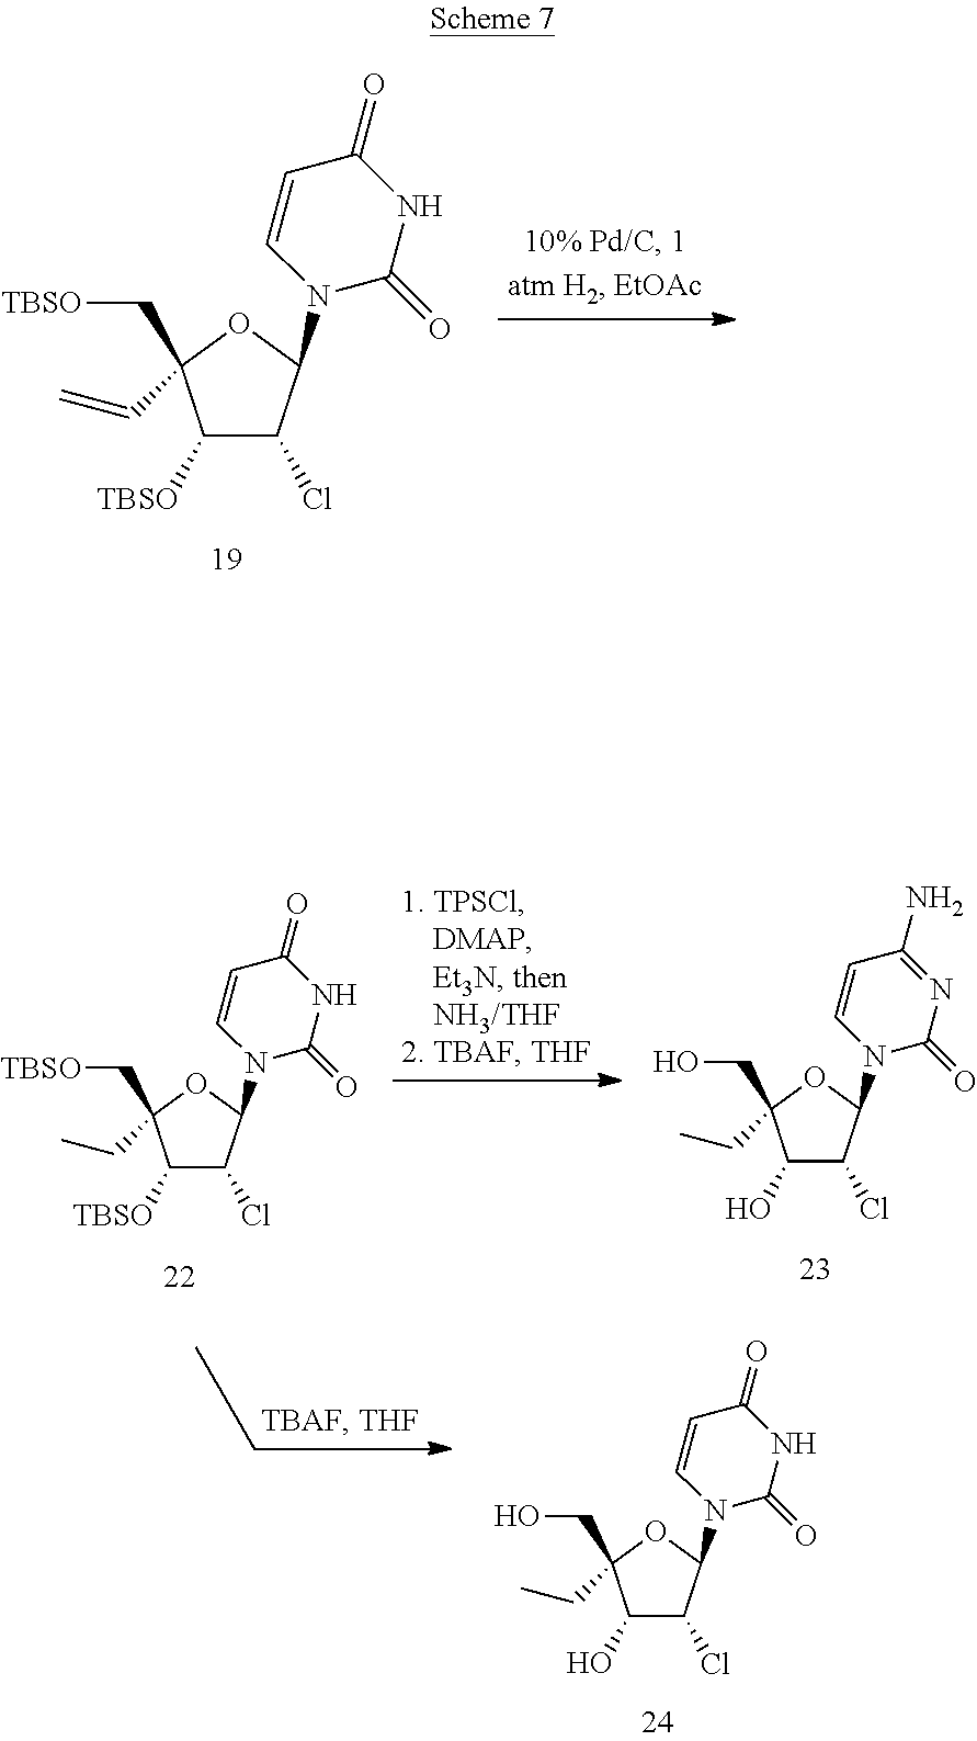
C1([TBSO])C(Cl)C(N2C(=O)NC(=O)C=C2)OC1(C[TBSO])CC.C1(O)C(Cl)C(N2C(=O)N=C(N)C=C2)OC1(CO)CC.C1(O)C(Cl)C(N2C(=O)NC(=O)C=C2)OC1(CO)CC.C1([TBSO])C(Cl)C(N2C(=O)NC(=O)C=C2)OC1(C[TBSO])C=C
